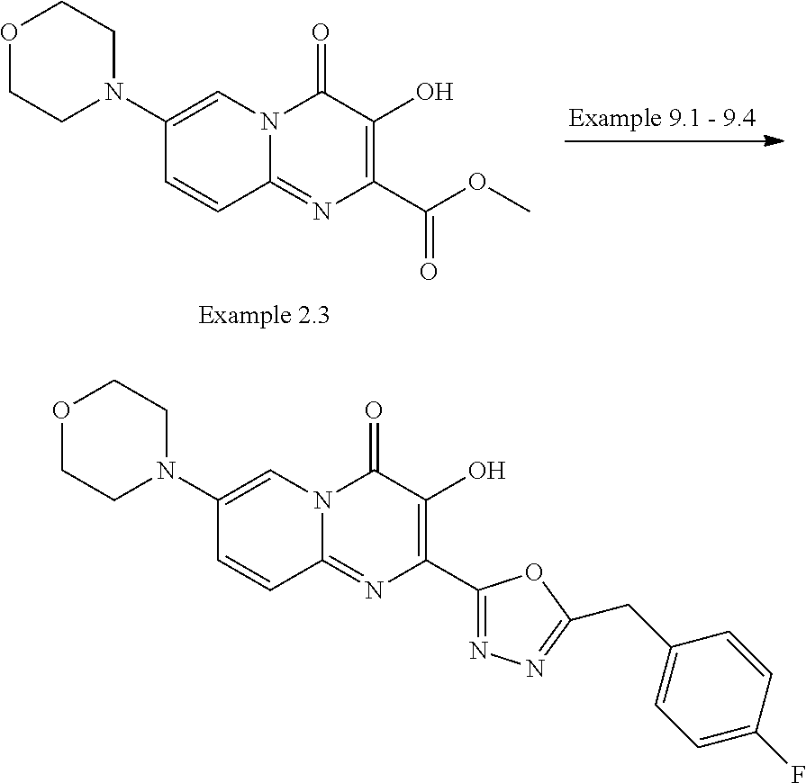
C1=CC(N2CCOCC2)=CN2C1=NC(C(OC)=O)=C(O)C2=O.C1=CC(N2CCOCC2)=CN2C1=NC(C1=NN=C(CC3=CC=C(F)C=C3)O1)=C(O)C2=O
